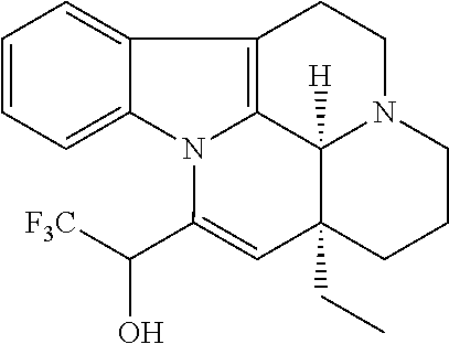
C1=C2C(=CC=C1)C1=C3N2C(C([F3C])O)=CC2(CC)C3([H])N(CC1)CCC2
